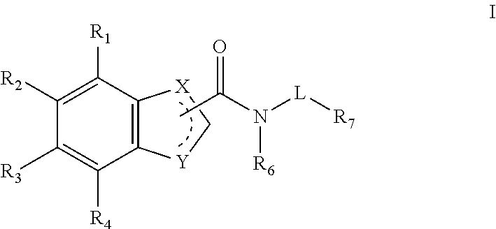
C12=C(C([R1])=C([R2])C([R3])=C1[R4])[X]C[Y]2.CC(N([L][R7])[R6])=O
